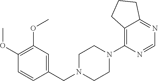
C1N(CC2=CC(OC)=C(OC)C=C2)CCN(C2=C3C(=NC=N2)CCC3)C1
